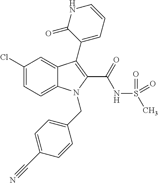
C1(Cl)=CC=C2C(=C1)C(C1=CC=CNC1=O)=C(C(NS(C)(=O)=O)=O)N2CC1=CC=C(C#N)C=C1
